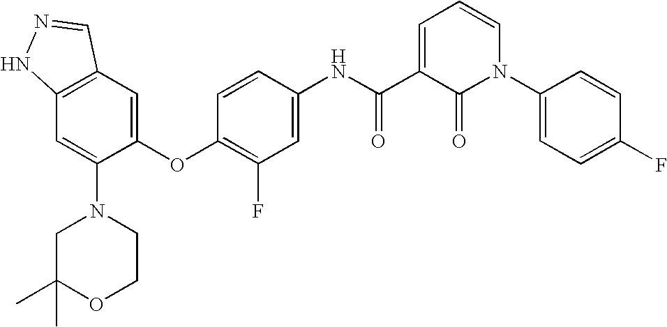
C12=C(C=C(OC3=C(F)C=C(NC(=O)C4=CC=CN(C5=CC=C(F)C=C5)C4=O)C=C3)C(N3CC(C)(C)OCC3)=C1)C=NN2
